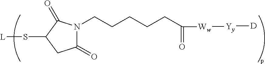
C1(=O)N(CCCCCC(=O)[Ww][Yy][D])C(=O)C(S[L])C1
